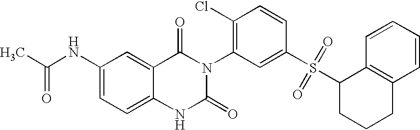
C1(NC(C)=O)=CC=C2C(=C1)C(=O)N(C1=C(Cl)C=CC(S(=O)(=O)C3CCCC4=C3C=CC=C4)=C1)C(=O)N2
